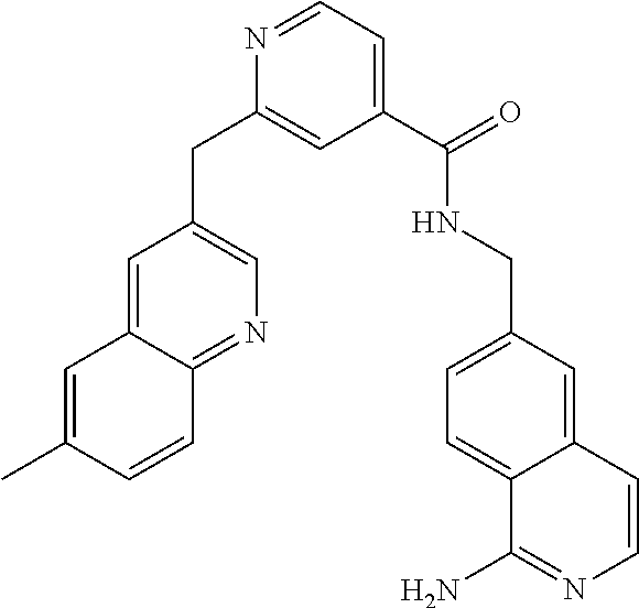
N1=CC=C(C(=O)NCC2=CC=C3C(=C2)C=CN=C3N)C=C1CC1=CN=C2C(=C1)C=C(C)C=C2
